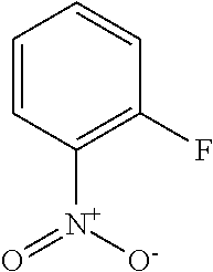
C1=CC([N+]([O-])=O)=C(F)C=C1
